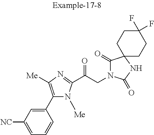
C1=C([NC])C=C(C2=C([Me])N=C(C(CN3C(=O)C4(NC3=O)CCC(F)(F)CC4)=O)N2[Me])C=C1
